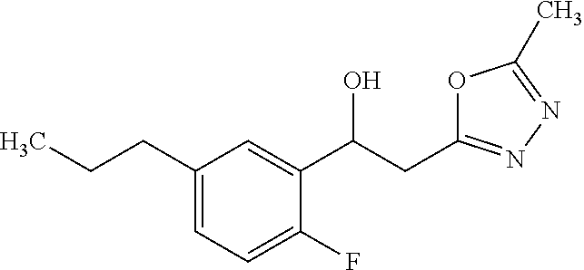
OC(C1=CC(CCC)=CC=C1F)CC1=NN=C(C)O1
